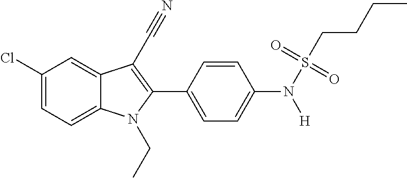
C1(Cl)=CC=C2C(=C1)C(C#N)=C(C1=CC=C(N(S(CCCC)(=O)=O)[H])C=C1)N2CC
